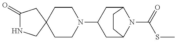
C1(=O)NCC2(C1)CCN(C1CC3N(C(=O)SC)C(C1)CC3)CC2
